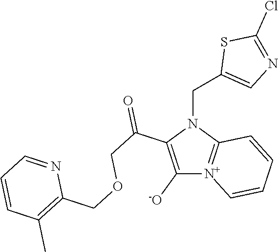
C1([-O])=C(C(COCC2=C(C)C=CC=N2)=O)N(CC2=CN=C(Cl)S2)C2=[N+]1C=CC=C2
